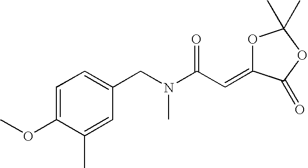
C1=C(OC)C(C)=CC(CN(C)C(C=C2OC(C)(C)OC2=O)=O)=C1
